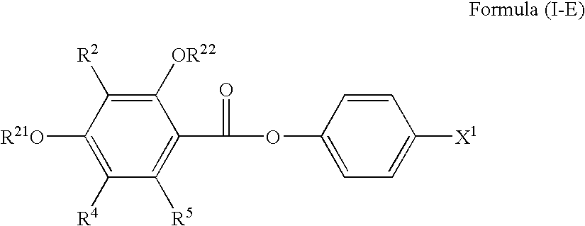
C1([R4])=C([R21O])C([R2])=C([OR22])C(C(OC2=CC=C([X1])C=C2)=O)=C1[R5]
